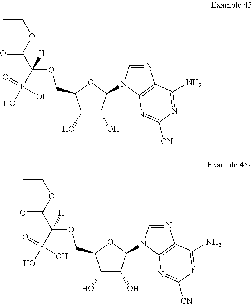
[CN]C1=NC2=C(N=CN2C2C(O)C(O)C(COC(C(=O)OCC)([H])P(=O)(O)O)O2)C(N)=N1.[CN]C1=NC2=C(N=CN2C2C(O)C(O)C(COC(C(=O)OCC)([H])P(=O)(O)O)O2)C(N)=N1
